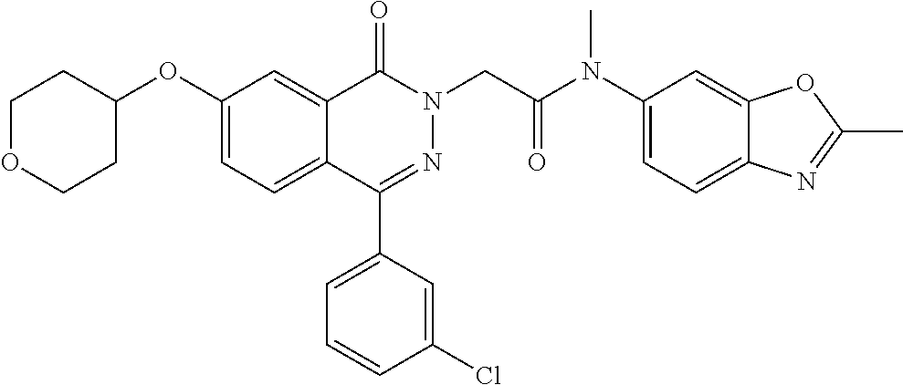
C1OCCC(OC2=CC=C3C(=C2)C(=O)N(CC(N(C2=CC=C4C(=C2)OC(C)=N4)C)=O)N=C3C2=CC=CC(Cl)=C2)C1
